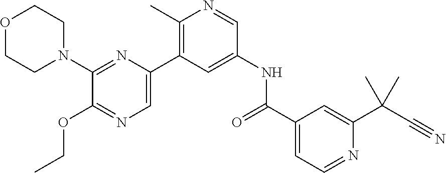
O1CCN(C2=NC(C3=C(C)N=CC(NC(C4=CC=NC(C(C#N)(C)C)=C4)=O)=C3)=CN=C2OCC)CC1
